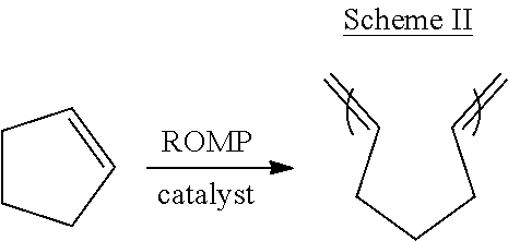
C1CCC=C1.C(CCCC=C)=C
